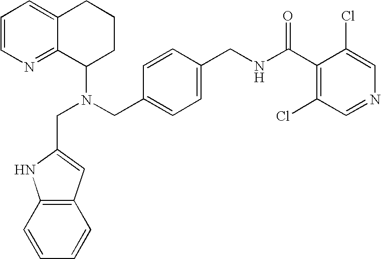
N(CC1=CC=C(CNC(C2=C(Cl)C=NC=C2Cl)=O)C=C1)(C1CCCC2=CC=CN=C12)CC1=CC2=C(C=CC=C2)N1
